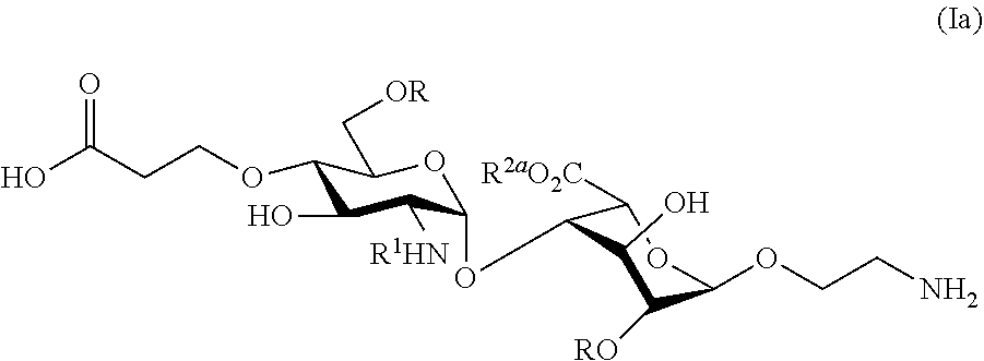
C1(OCCC(O)=O)C(O)C([R1HN])C(OC2C([R2aO2C])OC(OCCN)C([RO])C2O)OC1C[OR]
